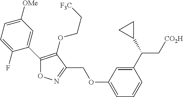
C1(C2=C(OCC[F3C])C(COC3=CC=CC(C(C4CC4)C[CO2H])=C3)=NO2)=CC([OMe])=CC=C1F
